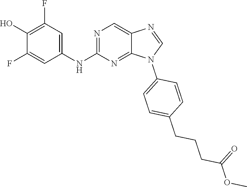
C1(O)=C(F)C=C(NC2=NC=C3C(=N2)N(C2=CC=C(CCCC(OC)=O)C=C2)C=N3)C=C1F
